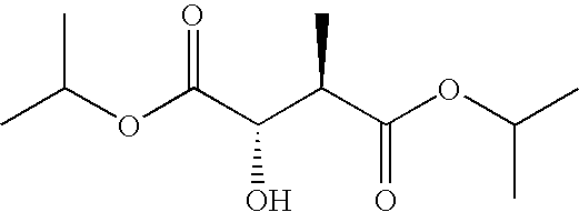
CC(OC(C(C(C(OC(C)C)=O)C)O)=O)C
